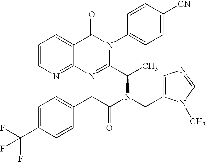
C12=NC=CC=C1C(=O)N(C1=CC=C([CN])C=C1)C(C(C)N(CC1=CN=CN1C)C(CC1=CC=C(C(F)(F)F)C=C1)=O)=N2
